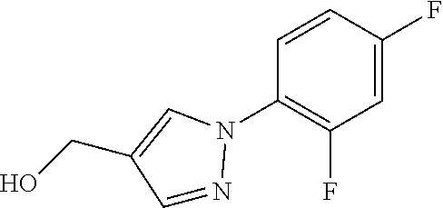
C1=NN(C2=C(F)C=C(F)C=C2)C=C1CO
